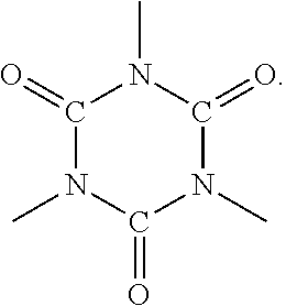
C1(=O)N(C)C(=O)N(C)C(=O)N1C
